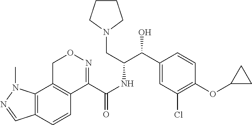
C12=C(C=CC3=C1CON=C3C(NC(C(C1=CC(Cl)=C(OC3CC3)C=C1)O)CN1CCCC1)=O)C=NN2C
